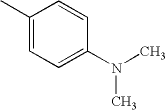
CC1=CC=C(N(C)C)C=C1
